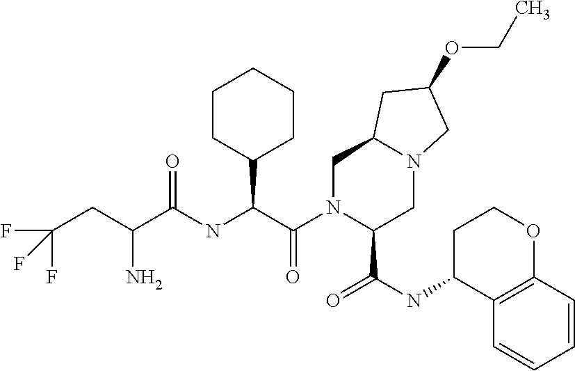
C(C(=O)NC(C(N1C(C(NC2C3=C(OCC2)C=CC=C3)=O)CN2C(C1)CC(OCC)C2)=O)C1CCCCC1)(CC(F)(F)F)N
